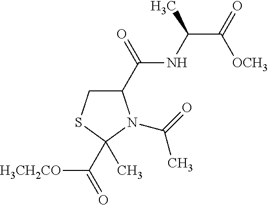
C1(C(=O)NC(C(=O)[OCH3])C)CSC(C)(C([H3CH2CO])=O)N1C(=O)C
